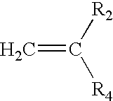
C=C([R2])[R4]
